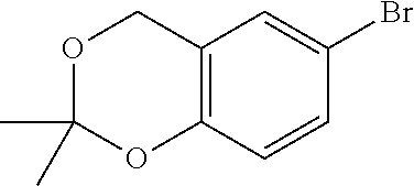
C1=C(Br)C=CC2=C1COC(C)(C)O2
